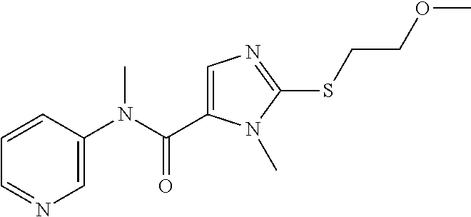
C1=CC(N(C(=O)C2=CN=C(SCCOC)N2C)C)=CN=C1
